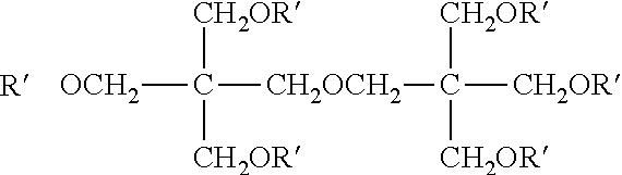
[OCH2]C([CH2OR])([CH2OR])[CH2OCH2]C([CH2OR])([CH2OR])[CH2OR]
